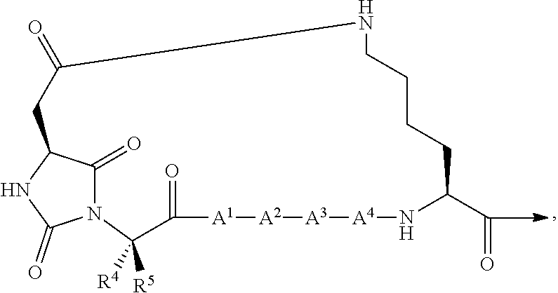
[A1]1[A2][A3][A4]NC(C=O)CCCCNC(=O)CC2C(=O)N(C(=O)N2)C([R4])([R5])C1=O
